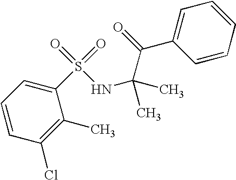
C1=CC=CC(C(=O)C(C)(NS(C2=CC=CC(Cl)=C2C)(=O)=O)C)=C1
